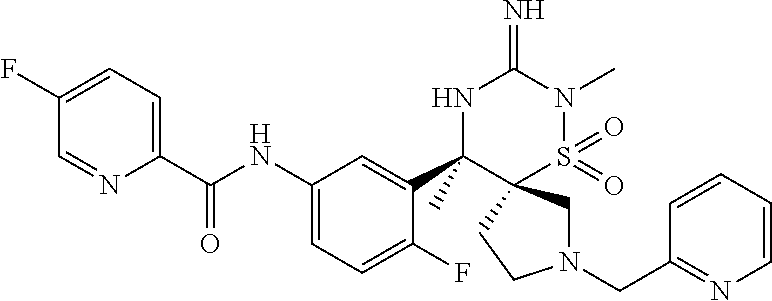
N1(CC2=NC=CC=C2)CC2(CC1)S(=O)(=O)N(C)C(=N)NC2(C1=CC(NC(C2=CC=C(F)C=N2)=O)=CC=C1F)C
